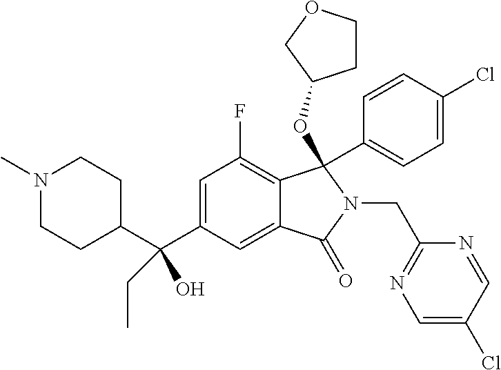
N1(C)CCC(C(C2=CC(F)=C3C(=C2)C(=O)N(CC2=NC=C(Cl)C=N2)C3(C2=CC=C(Cl)C=C2)OC2CCOC2)(O)CC)CC1
